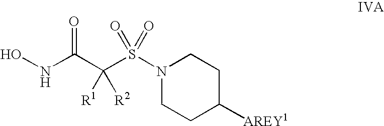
ONC(C(S(N1CCC([AREY1])CC1)(=O)=O)([R1])[R2])=O
